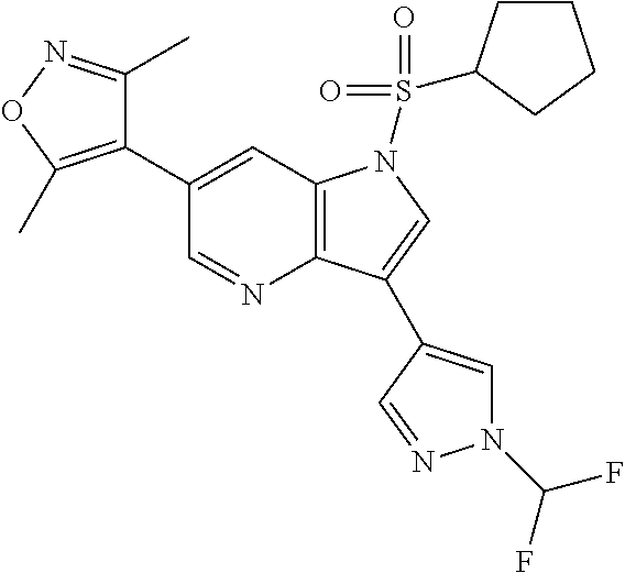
C1(C2=C(C)ON=C2C)=CC2=C(N=C1)C(C1=CN(C(F)F)N=C1)=CN2S(=O)(=O)C1CCCC1
